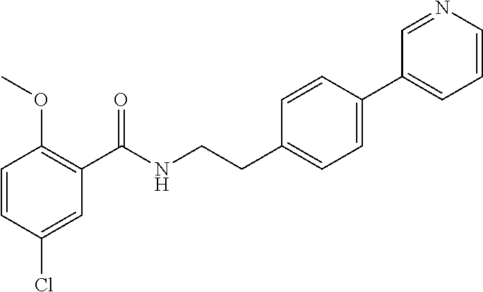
C1=CC(Cl)=CC(C(NCCC2=CC=C(C3=CC=CN=C3)C=C2)=O)=C1OC
